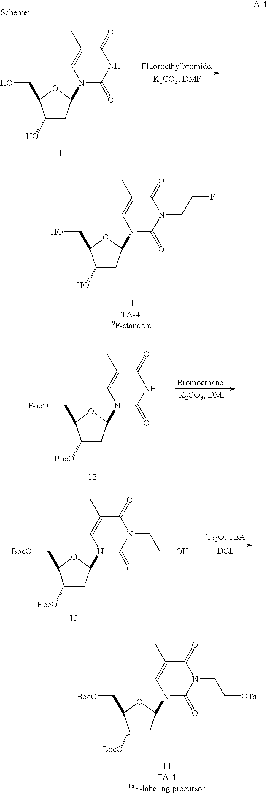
N1C(=O)C(C)=CN(C2OC(CO)C(O)C2)C1=O.N1(CCF)C(=O)C(C)=CN(C2OC(CO)C(O)C2)C1=O.N1C(=O)C(C)=CN(C2OC(C[BocO])C([BocO])C2)C1=O.N1(CCO)C(=O)C(C)=CN(C2OC(C[BocO])C([BocO])C2)C1=O.N1(CC[OTs])C(=O)C(C)=CN(C2OC(C[BocO])C([BocO])C2)C1=O
